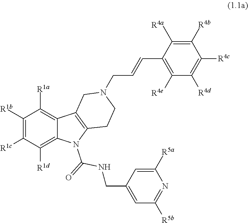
C12=C(N(C(NCC3=CC([R5b])=NC([R5a])=C3)=O)C3=C([R1d])C([R1c])=C([R1b])C([R1a])=C13)CCN(CC=CC1=C([R4e])C([R4d])=C([R4c])C([R4b])=C1[R4a])C2
